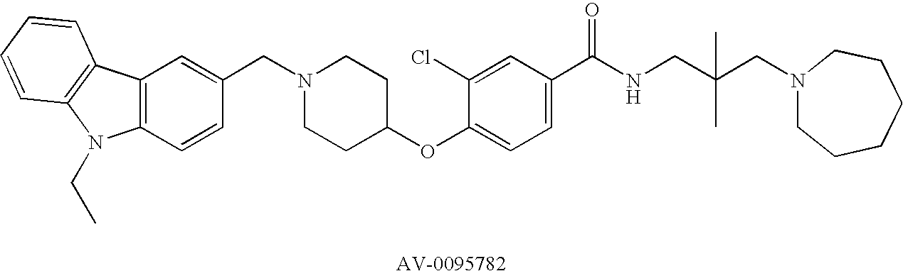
C1(CN2CCC(OC3=CC=C(C(NCC(C)(CN4CCCCCC4)C)=O)C=C3Cl)CC2)=CC2=C(C=C1)N(CC)C1=C2C=CC=C1
